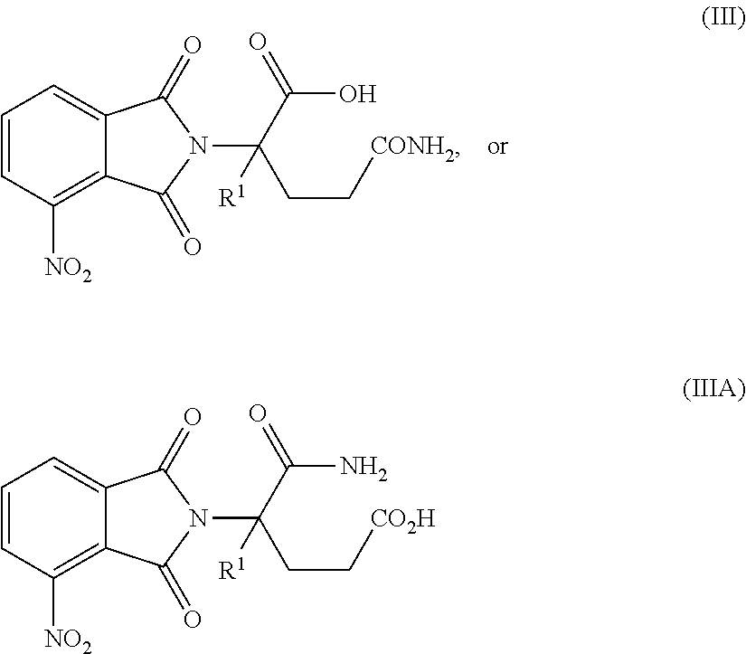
C1=CC([NO2])=C2C(=C1)C(=O)N(C(CC[CONH2])(C(O)=O)[R1])C2=O.C1=CC([NO2])=C2C(=C1)C(=O)N(C(CC[CO2H])(C(N)=O)[R1])C2=O
